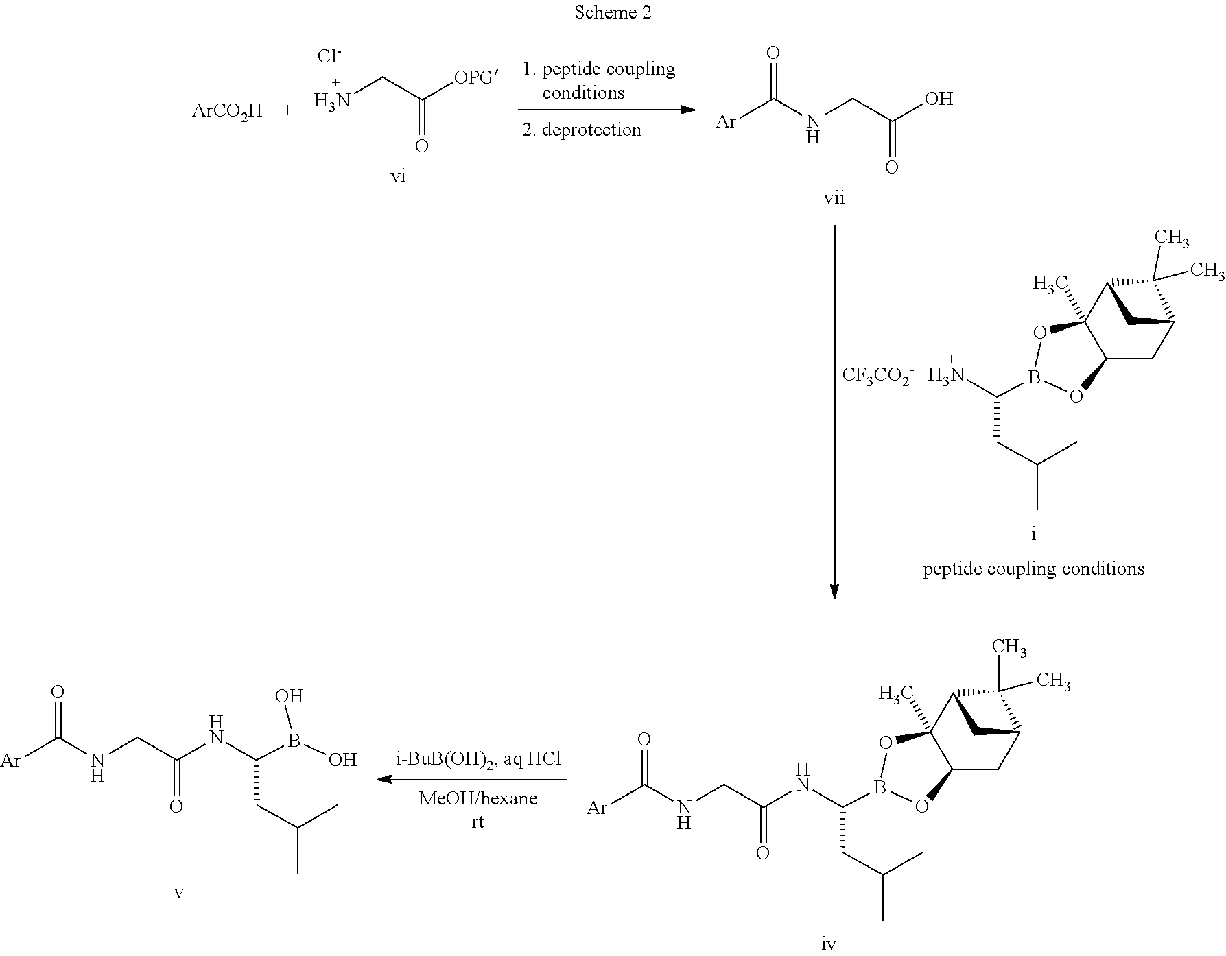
B1(C(CC(C)C)[H3N])OC2(C)C3C(C)(C)C(C3)CC2O1.[CF3CO2-].[Cl-].C(=O)([OPG])CN.OC(CNC([Ar])=O)=O.[ArCO2H].B1(C(CC(C)C)NC(CNC([Ar])=O)=O)OC2(C)C3C(C)(C)C(C3)CC2O1.B(O)(O)C(CC(C)C)NC(CNC([Ar])=O)=O
